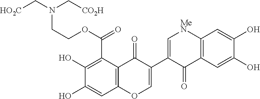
C1(O)=C(C(OCCN(C[HO2C])C[CO2H])=O)C2=C(C=C1O)OC=C(C1=C[MeN]C3=C(C1=O)C=C(O)C(O)=C3)C2=O
